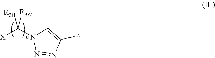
N1=NC([z])=CN1C([X])([R3i1])[R3i2]
